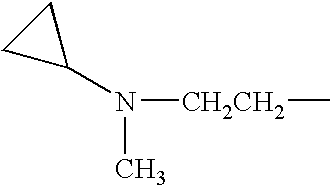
[CH2CH2](C)N(C1CC1)C
